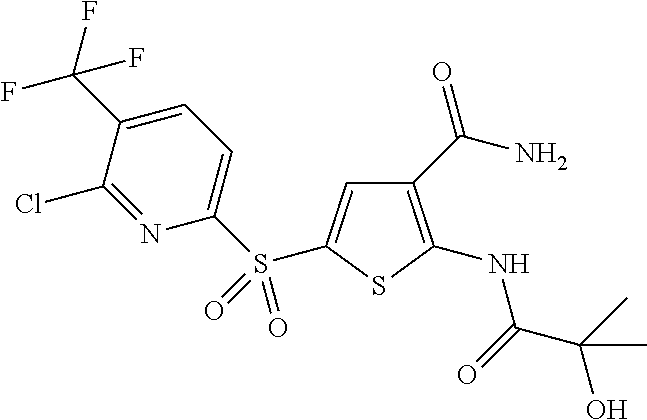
C1(C(N)=O)=C(NC(C(C)(O)C)=O)SC(S(C2=CC=C(C(F)(F)F)C(Cl)=N2)(=O)=O)=C1
